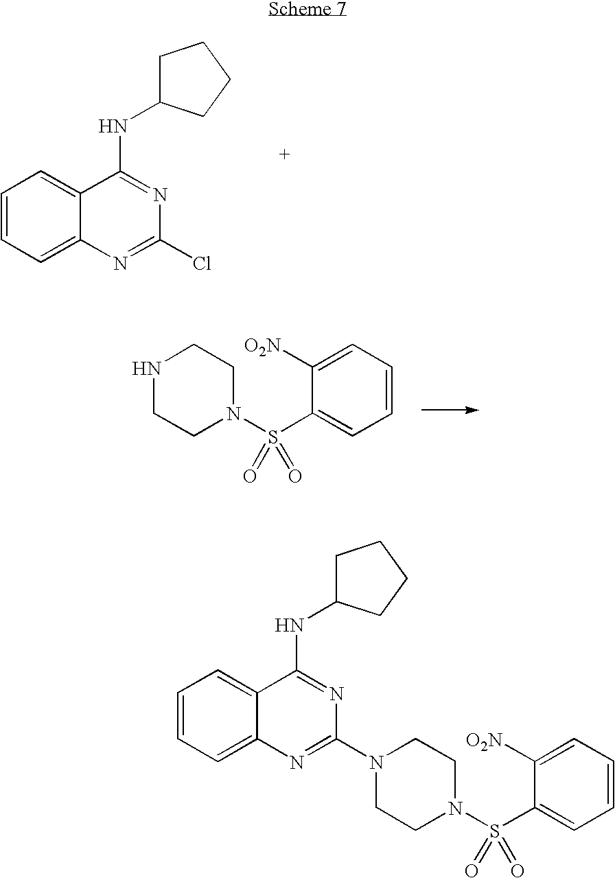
C1=CC=C2C(=C1)C(NC1CCCC1)=NC(Cl)=N2.N1CCN(S(C2=CC=CC=C2[O2N])(=O)=O)CC1.C1CN(S(C2=CC=CC=C2[O2N])(=O)=O)CCN1C1=NC2=CC=CC=C2C(NC2CCCC2)=N1
